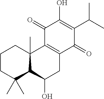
C1CC(C)(C)C2C(C)(C1)C1=C(CC2O)C(=O)C(C(C)C)=C(O)C1=O
